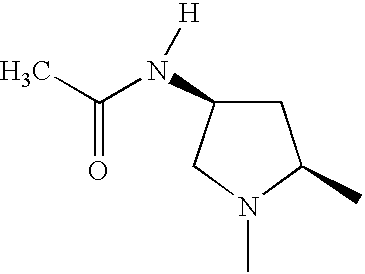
CC(N(C1CC(C)N(C)C1)[H])=O
